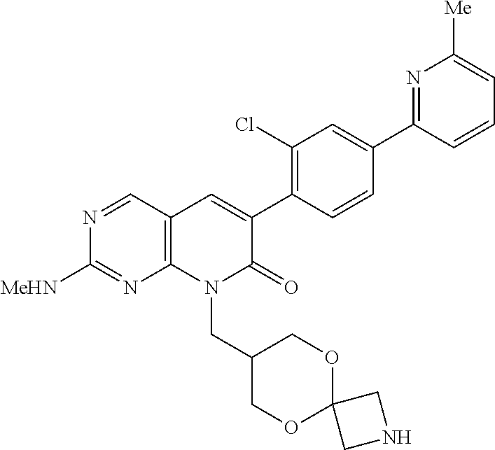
N1=CC2=C(N=C1[MeHN])N(CC1COC3(OC1)CNC3)C(=O)C(C1=C(Cl)C=C(C3=NC([Me])=CC=C3)C=C1)=C2
